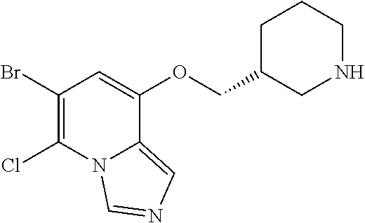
C1(Br)=C(Cl)N2C(=CN=C2)C(OCC2CNCCC2)=C1
